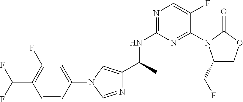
C1=CC(N2C=C(C(NC3=NC=C(F)C(N4C(CF)COC4=O)=N3)C)N=C2)=CC(F)=C1C(F)F
